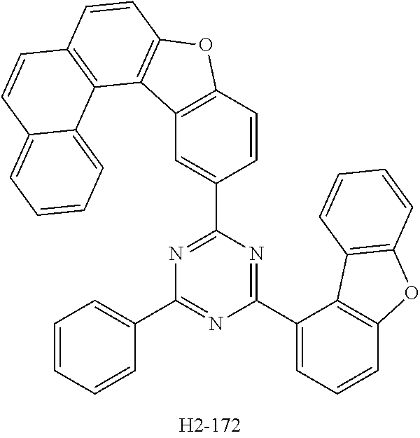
C12=C(C=C(C3=NC(C4=CC=CC=C4)=NC(C4=CC=CC5=C4C4=C(O5)C=CC=C4)=N3)C=C1)C1=C(O2)C=CC2=C1C1=CC=CC=C1C=C2
